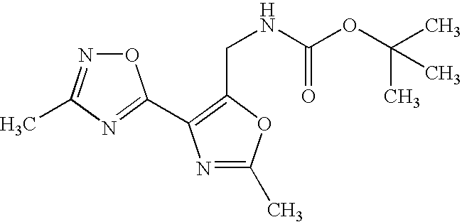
N1=C(C)OC(CNC(OC(C)(C)C)=O)=C1C1=NC(C)=NO1
